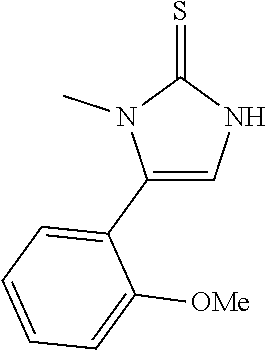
C1(C2=CC=CC=C2[OMe])=CNC(=S)N1C
